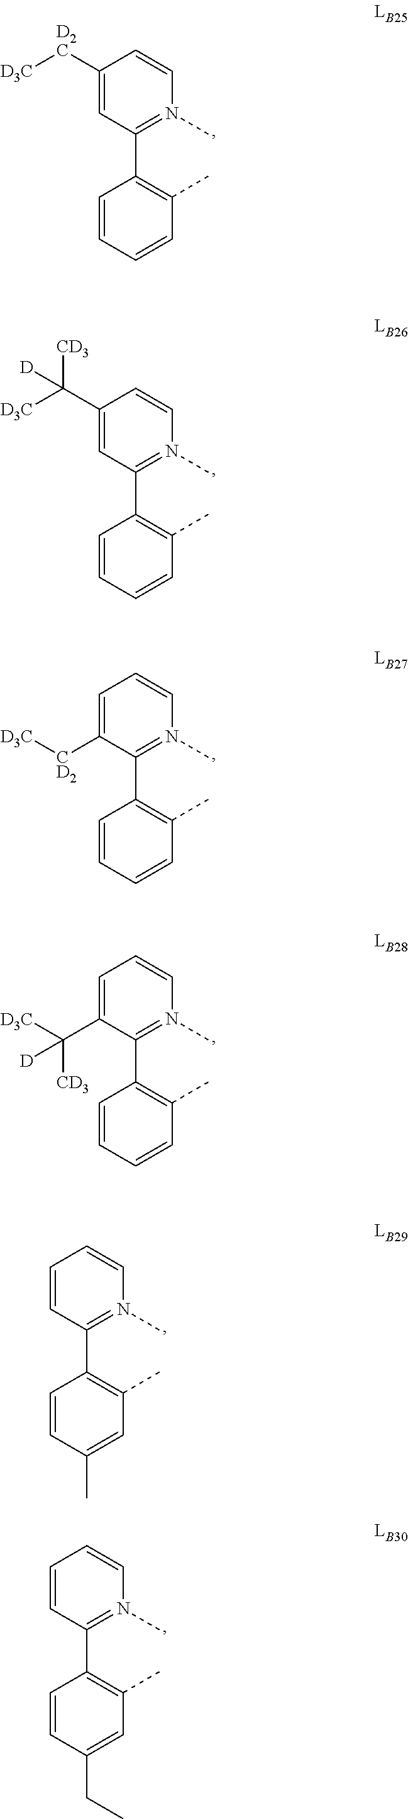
C1([D2C][D3C])=CC(C2=C(C)C=CC=C2)=N(C)C=C1.C1(C([D3C])([CD3])[D])=CC(C2=C(C)C=CC=C2)=N(C)C=C1.C1=C([CD2][D3C])C(C2=C(C)C=CC=C2)=N(C)C=C1.C1=C(C([D3C])([D])[CD3])C(C2=C(C)C=CC=C2)=N(C)C=C1.C1=CC(C2=C(C)C=C(C)C=C2)=N(C)C=C1.C1=CC(C2=C(C)C=C(CC)C=C2)=N(C)C=C1
